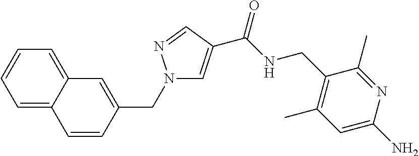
C1(C)=C(CNC(=O)C2=CN(CC3=CC4=CC=CC=C4C=C3)N=C2)C(C)=NC(N)=C1
